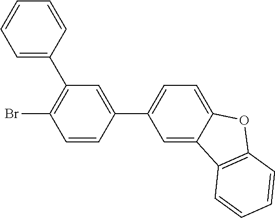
C1=CC(C2=C(Br)C=CC(C3=CC=C4C(=C3)C3=C(O4)C=CC=C3)=C2)=CC=C1
